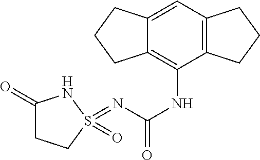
C12=C(C=C3C(=C1NC(=O)N=S1(=O)NC(=O)CC1)CCC3)CCC2
